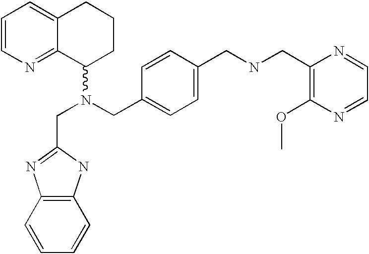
C1=CN=C2C(=C1)CCCC2N(CC1=CC=C(CNCC2=C(OC)N=CC=N2)C=C1)CC1=NC2=C(N1)C=CC=C2
